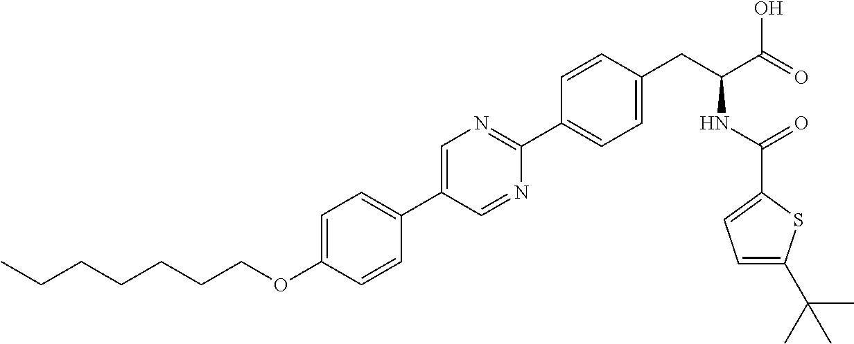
C(OC1=CC=C(C2=CN=C(C3=CC=C(CC(NC(=O)C4=CC=C(C(C)(C)C)S4)C(=O)O)C=C3)N=C2)C=C1)CCCCCC
